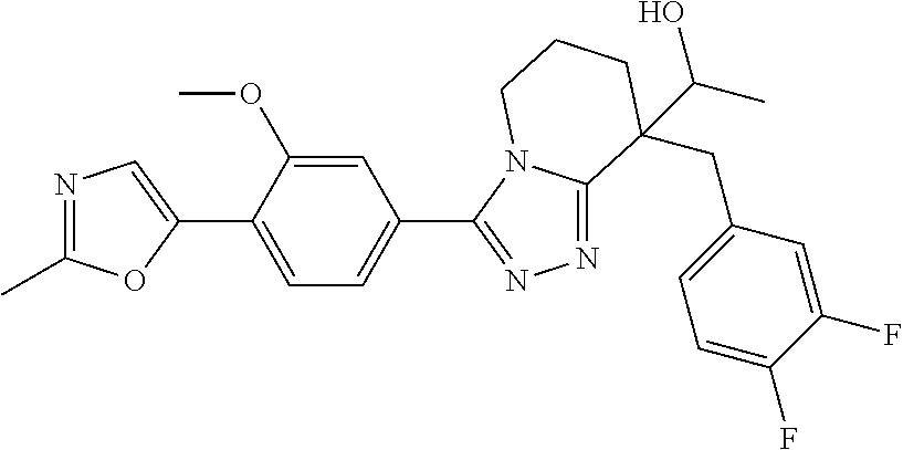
N1=C(C)OC(C2=CC=C(C3=NN=C4N3CCCC4(CC3=CC=C(F)C(F)=C3)C(O)C)C=C2OC)=C1
